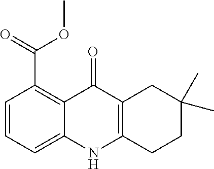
C1=CC=C2C(=C1C(OC)=O)C(=O)C1=C(N2)CCC(C)(C)C1
